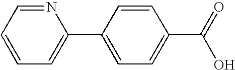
C1=CC=C(C2=CC=C(C(=O)O)C=C2)N=C1
